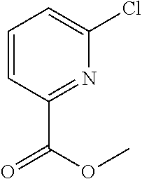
C1=CC(C(=O)OC)=NC(Cl)=C1
